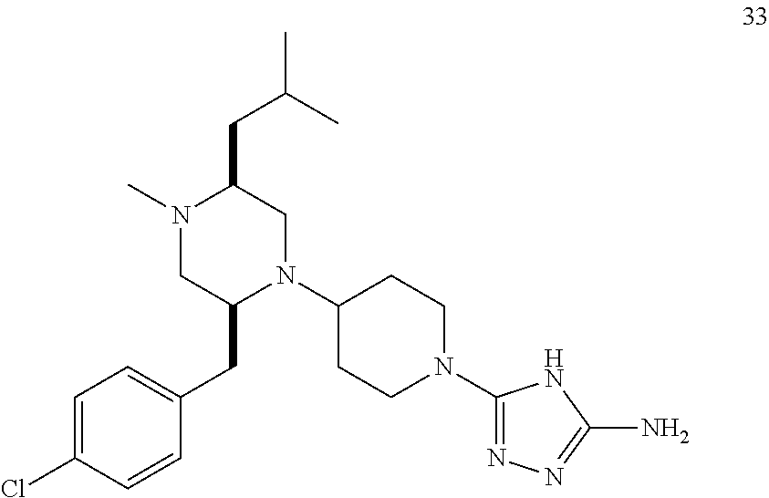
N1(C2CCN(C3=NN=C(N)N3)CC2)CC(CC(C)C)N(C)CC1CC1=CC=C(Cl)C=C1
